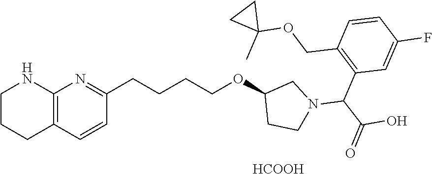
[HCOOH].C12=C(C=CC(CCCCOC3CCN(C(C(=O)O)C4=C(COC5(C)CC5)C=CC(F)=C4)C3)=N1)CCCN2
